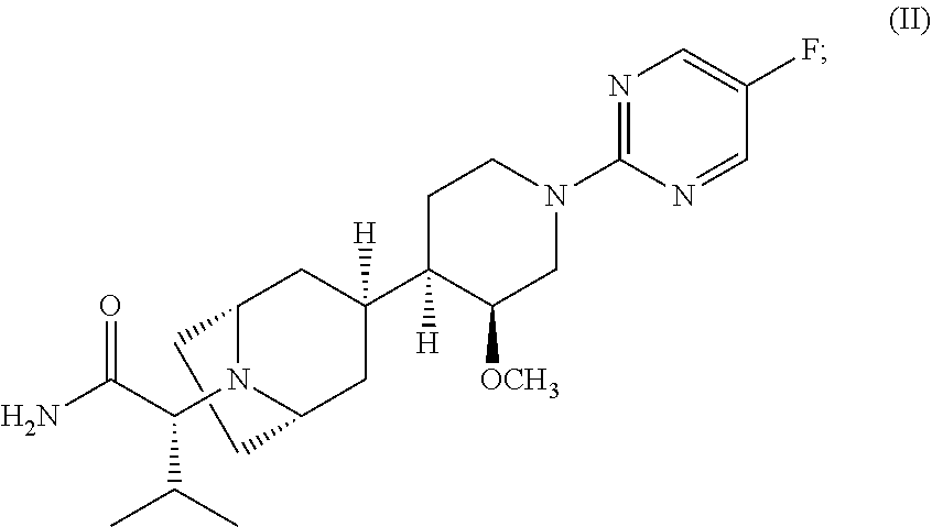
C1CC2N(C(C(N)=O)C(C)C)C1CC(C1([H])C([OCH3])CN(C3=NC=C(F)C=N3)CC1)([H])C2
